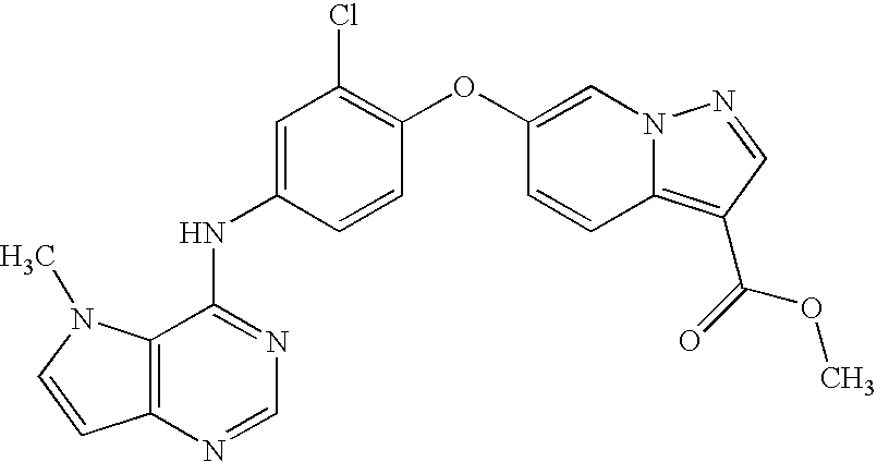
C12=C(N=CN=C1NC1=CC(Cl)=C(OC3=CN4C(=C(C(=O)OC)C=N4)C=C3)C=C1)C=CN2C
